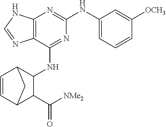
C12=C(C(NC3C4C=CC(C3C([NMe2])=O)C4)=NC(NC3=CC=CC([OCH3])=C3)=N1)N=CN2
